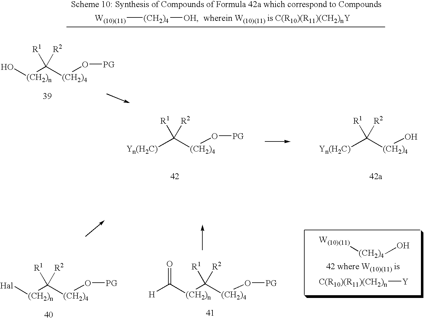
[(CH2)4](C([(CH2)n]O)([R1])[R2])O[PG].O([(CH2)4]C([Yn(H2C)])([R1])[R2])[PG].O[(CH2)4]C([Yn(H2C)])([R1])[R2].[W(10)(11)][(CH2)4][OH].[W(10)(11)][(CH2)4]O.O([PG])[(CH2)4]C([R1])([R2])[(CH2)n]C([H])=O.[C(R10)(R11)(CH2)n][Y].[(CH2)4](C([(CH2)n][Hal])([R1])[R2])O[PG]
